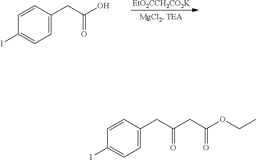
[EtO2CCH2CO2K].C1=C(CC(O)=O)C=CC(I)=C1.C1=C(CC(CC(OCC)=O)=O)C=CC(I)=C1
